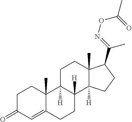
C1C(=O)C=C2C(C)(C1)C1([H])C([H])(CC2)C2([H])C(C)(CC1)C(C(=NOC(C)=O)C)CC2
